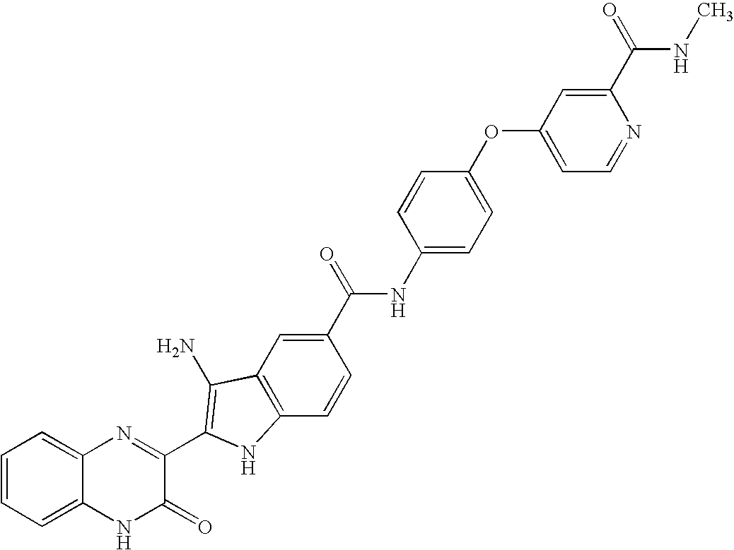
C1=C2C(=CC=C1)N=C(C1=C(N)C3=C(C=CC(C(=O)NC4=CC=C(OC5=CC=NC(C(=O)NC)=C5)C=C4)=C3)N1)C(=O)N2
